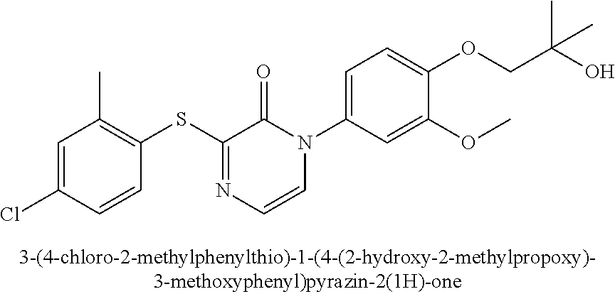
C1(SC2=NC=CN(C3=CC=C(OCC(O)(C)C)C(OC)=C3)C2=O)=C(C)C=C(Cl)C=C1
